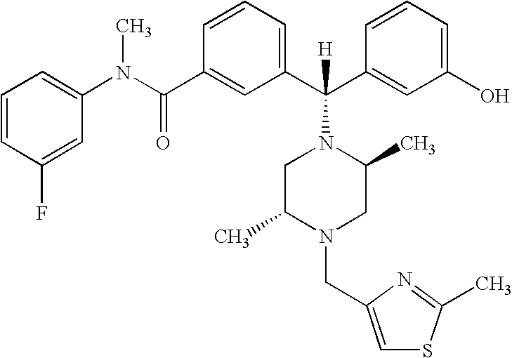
C1=CC(C(N(C2=CC=CC(F)=C2)C)=O)=CC(C(C2=CC(O)=CC=C2)(N2CC(C)N(CC3=CSC(C)=N3)CC2C)[H])=C1
